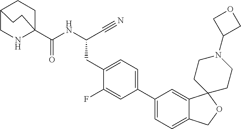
N(C(C#N)CC1=CC=C(C2=CC=C3C(=C2)C2(OC3)CCN(C3COC3)CC2)C=C1F)C(=O)C12CCC(CN1)CC2
